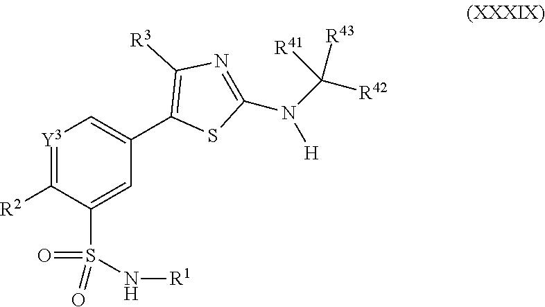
[Y3]1=C([R2])C(S(=O)(=O)N[R1])=CC(C2=C([R3])N=C(N(C([R42])([R43])[R41])[H])S2)=C1
